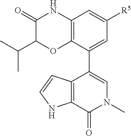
C12=C(C(C3=CN(C)C(=O)C4=C3C=CN4)=CC([R5])=C1)OC(C(C)C)C(=O)N2
